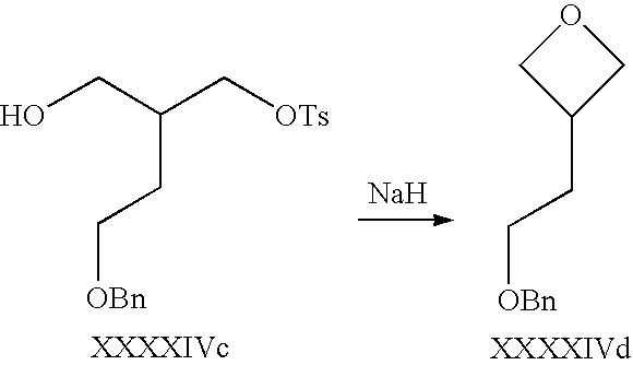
OCC(C[OTs])CC[OBn].[Na].C1C(CC[OBn])CO1
